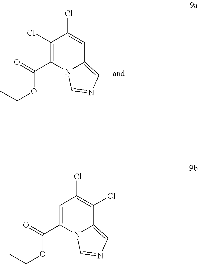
C1(Cl)=C(C(=O)OCC)N2C(=CN=C2)C=C1Cl.C1=C(C(=O)OCC)N2C(=CN=C2)C(Cl)=C1Cl
